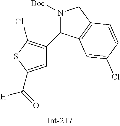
C1=C(C(=O)[H])SC(Cl)=C1C1N([Boc])CC2=C1C=C(Cl)C=C2
